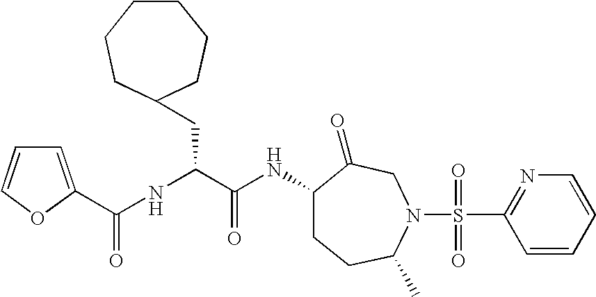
C1(NC(C(NC(=O)C2=CC=CO2)CC2CCCCCC2)=O)CCC(C)N(S(C2=NC=CC=C2)(=O)=O)CC1=O
